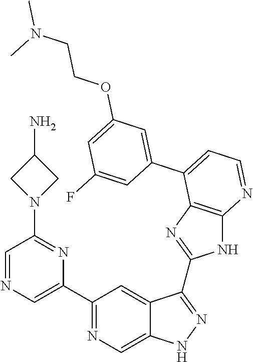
C1(C2=NC=C3C(=C2)C(C2=NC4=C(N2)N=CC=C4C2=CC(OCCN(C)C)=CC(F)=C2)=NN3)=CN=CC(N2CC(N)C2)=N1
